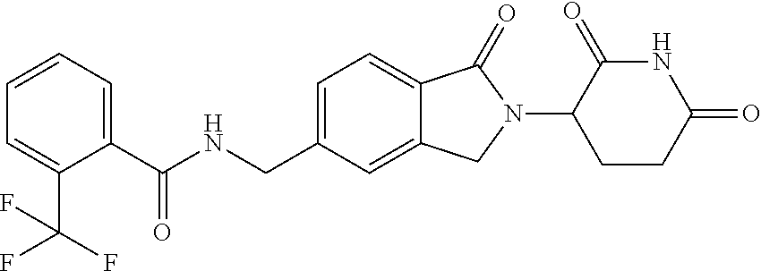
C1=CC=C(C(NCC2=CC=C3C(=C2)CN(C2CCC(=O)NC2=O)C3=O)=O)C(C(F)(F)F)=C1
